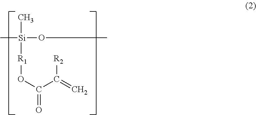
C[Si](OC)(C)[R1]OC(=O)C(=C)[R2]
